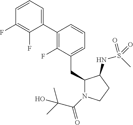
C1(CC2N(C(=O)C(C)(C)O)CCC2NS(C)(=O)=O)=CC=CC(C2=CC=CC(F)=C2F)=C1F
